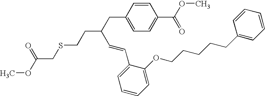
O=C(OC)CSCCC(C=CC1=CC=CC=C1OCCCCCC1=CC=CC=C1)CC1=CC=C(C(OC)=O)C=C1
